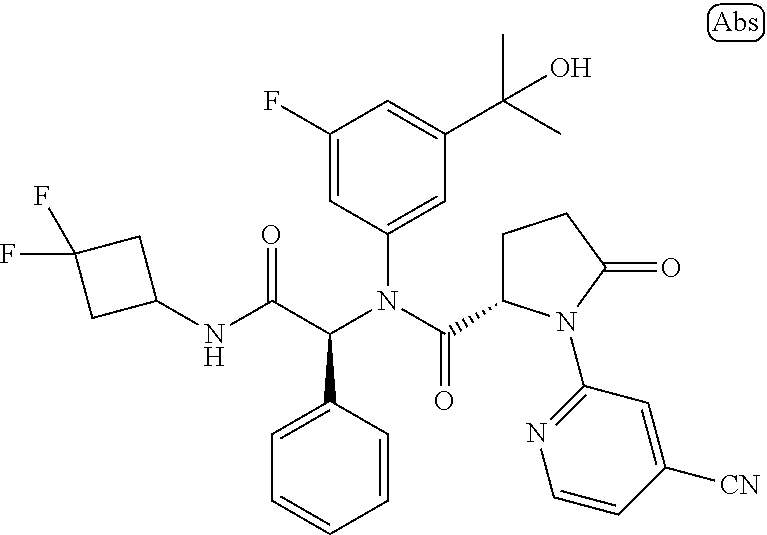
C1=CC(C(C(NC2CC(F)(F)C2)=O)N(C(=O)C2CCC(=O)N2C2=NC=CC([CN])=C2)C2=CC(C(C)(C)O)=CC(F)=C2)=CC=C1
